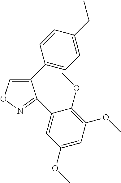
C1(C2=CC=C(CC)C=C2)=CON=C1C1=CC(OC)=CC(OC)=C1OC
